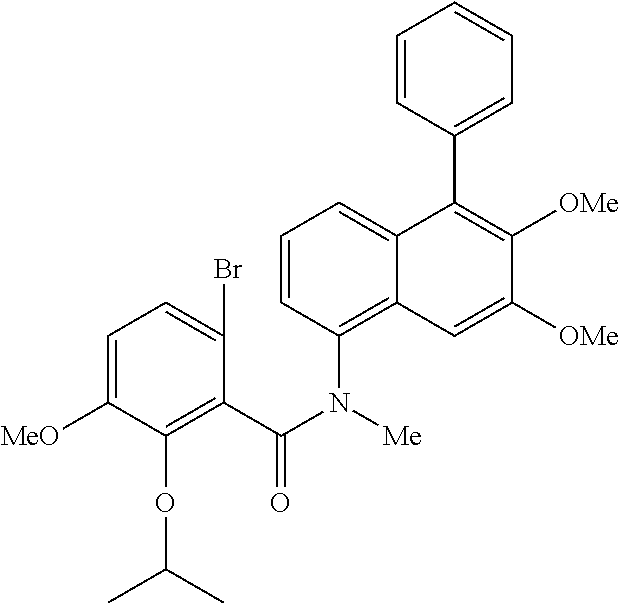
C1=C([MeO])C(OC(C)C)=C(C(N(C2=C3C(=CC=C2)C(C2=CC=CC=C2)=C([OMe])C([OMe])=C3)[Me])=O)C(Br)=C1
